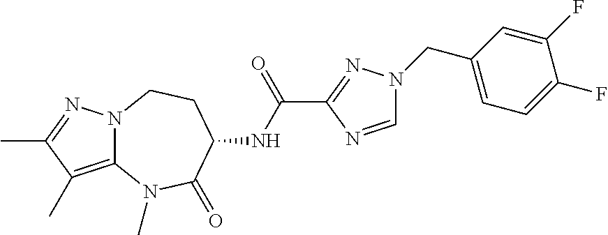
N12C(=C(C)C(C)=N1)N(C)C(=O)C(NC(C1=NN(CC3=CC=C(F)C(F)=C3)C=N1)=O)CC2
